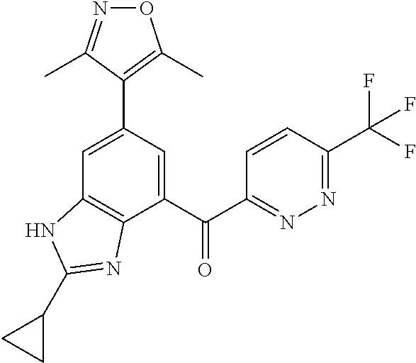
C1=C(C2=C(C)ON=C2C)C=C(C(C2=NN=C(C(F)(F)F)C=C2)=O)C2=C1NC(C1CC1)=N2
